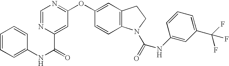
N(C(C1=CC(OC2=CC3=C(C=C2)N(C(=O)NC2=CC(C(F)(F)F)=CC=C2)CC3)=NC=N1)=O)C1=CC=CC=C1
